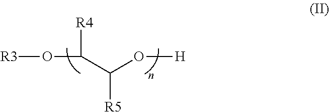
[R3]OC(C(O[H])[R5])[R4]
